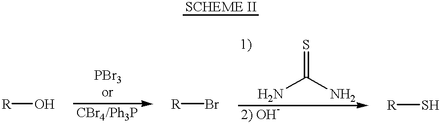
[R]O.[R]Br.NC(N)=S.[R]S
